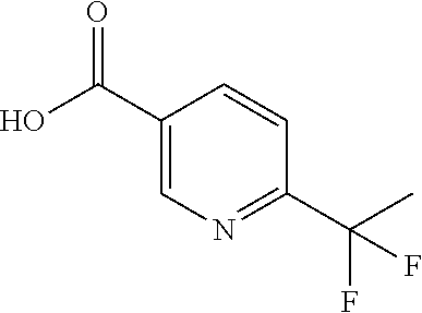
C1=CC(C(O)=O)=CN=C1C(C)(F)F
